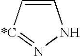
C1=C[*C]=NN1
